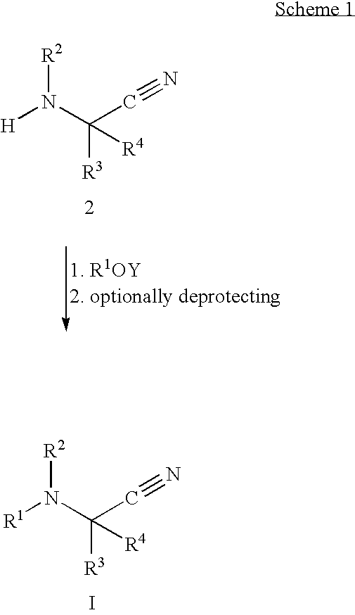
[R1]N(C([R3])(C#N)[R4])[R2].I.[H]N(C([R3])(C#N)[R4])[R2]
